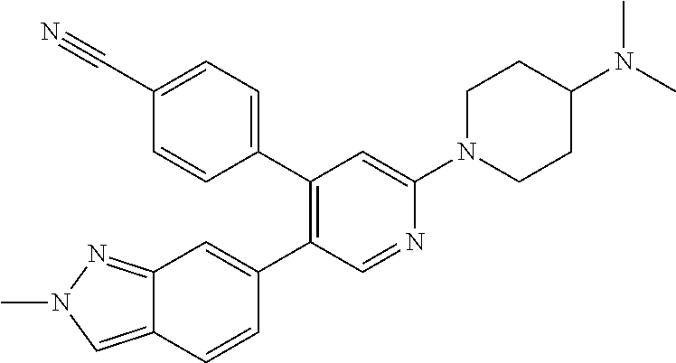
C12=CN(C)N=C1C=C(C1=C(C3=CC=C(C#N)C=C3)C=C(N3CCC(N(C)C)CC3)N=C1)C=C2
